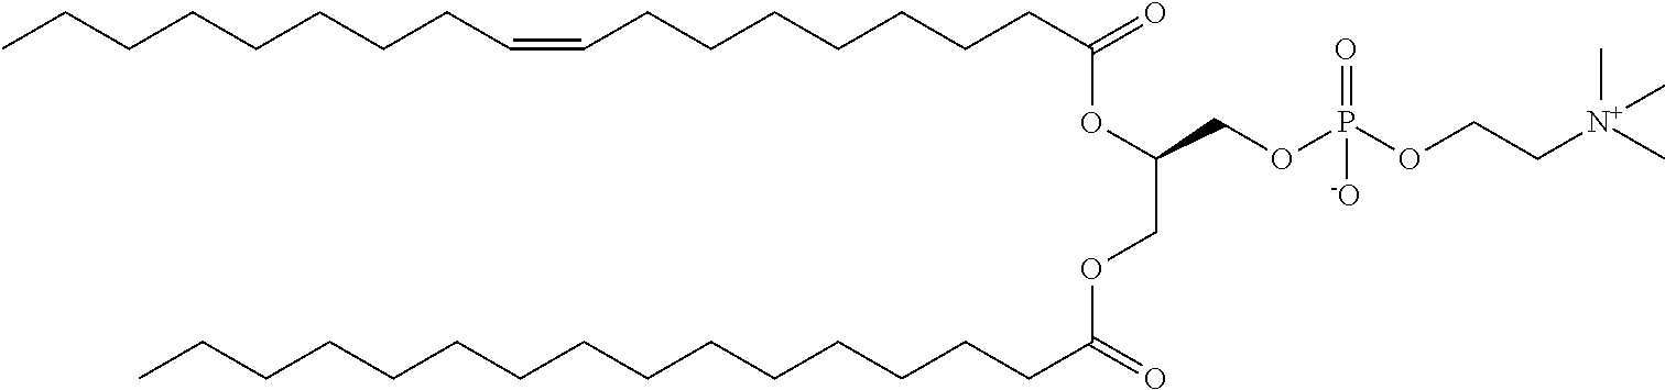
C(CCCCCCCC(=O)OC(COC(CCCCCCCCCCCCCCC)=O)COP(OCC[N+](C)(C)C)(=O)[-O])=CCCCCCCCC
